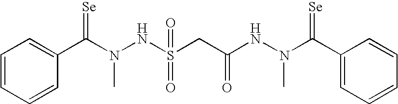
N(C(C1=CC=CC=C1)=[Se])(NS(CC(NN(C(C1=CC=CC=C1)=[Se])C)=O)(=O)=O)C
